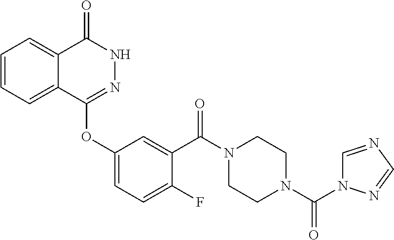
C1=CC=C2C(=C1)C(=O)NN=C2OC1=CC=C(F)C(C(N2CCN(C(N3C=NC=N3)=O)CC2)=O)=C1
